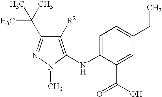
C1([R2])=C(NC2=CC=C(CC)C=C2C(O)=O)N(C)N=C1C(C)(C)C
